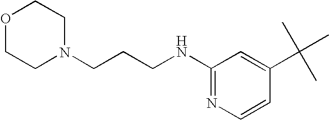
O1CCN(CCCNC2=NC=CC(C(C)(C)C)=C2)CC1
